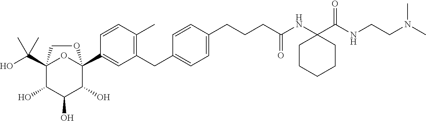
C12(C(O)(C)C)C(O)C(O)C(O)C(C3=CC(CC4=CC=C(CCCC(NC5(C(NCCN(C)C)=O)CCCCC5)=O)C=C4)=C(C)C=C3)(O1)OC2
